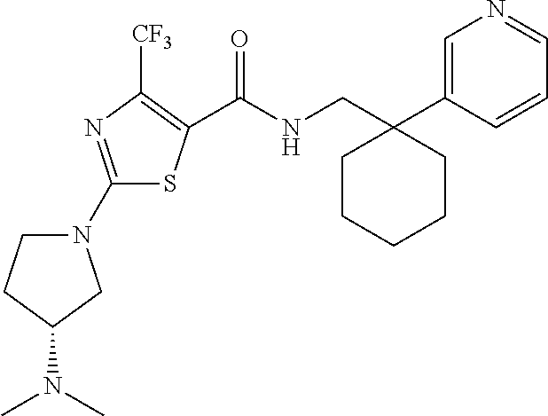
C(NCC1(C2=CN=CC=C2)CCCCC1)(=O)C1=C([CF3])N=C(N2CCC(N(C)C)C2)S1
